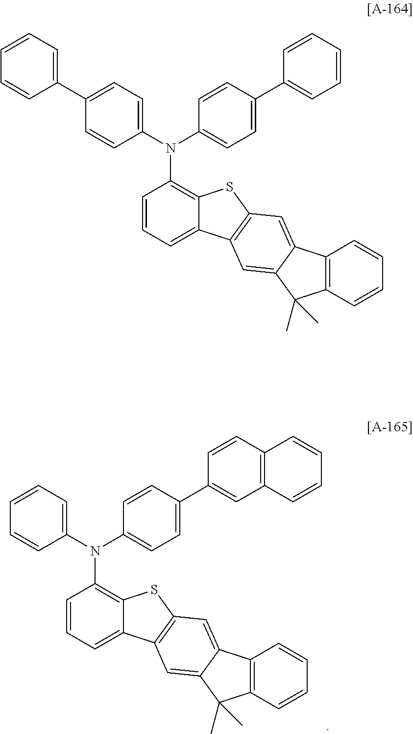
C1=CC=C2C(=C1N(C1=CC=CC=C1)C1=CC=C(C3=CC4=C(C=C3)C=CC=C4)C=C1)SC1=C2C=C2C(=C1)C1=C(C2(C)C)C=CC=C1.C1=CC=C2C(=C1N(C1=CC=C(C3=CC=CC=C3)C=C1)C1=CC=C(C3=CC=CC=C3)C=C1)SC1=C2C=C2C(=C1)C1=C(C2(C)C)C=CC=C1
